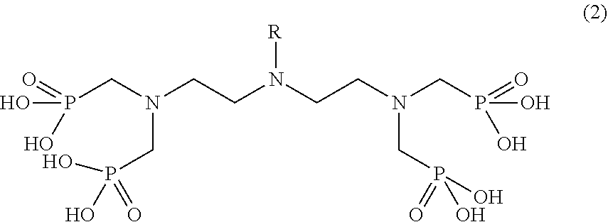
P(CN(CP(O)(O)=O)CCN(CCN(CP(=O)(O)O)CP(=O)(O)O)[R])(O)(=O)O
